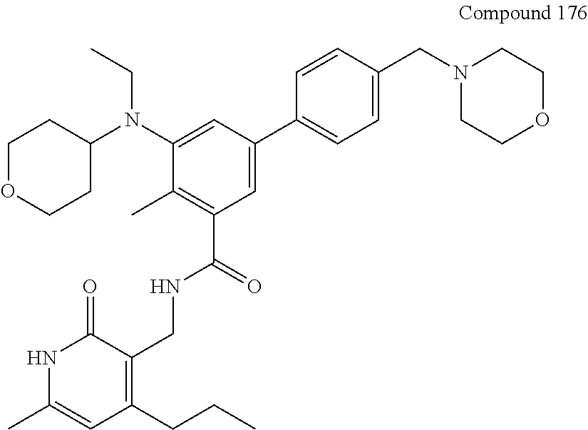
C1OCCC(N(C2=CC(C3=CC=C(CN4CCOCC4)C=C3)=CC(C(=O)NCC3=C(CCC)C=C(C)NC3=O)=C2C)CC)C1
